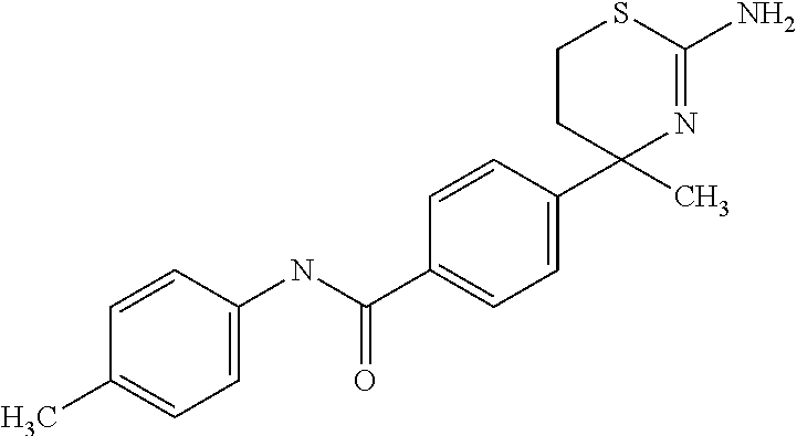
C1=CC(C2(C)N=C(N)SCC2)=CC=C1C(NC1=CC=C(C)C=C1)=O
